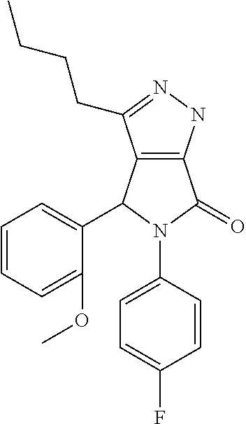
C12=C(NN=C1CCCC)C(=O)N(C1=CC=C(F)C=C1)C2C1=CC=CC=C1OC
